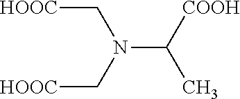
N(C(C)[COOH])(C[HOOC])C[HOOC]
